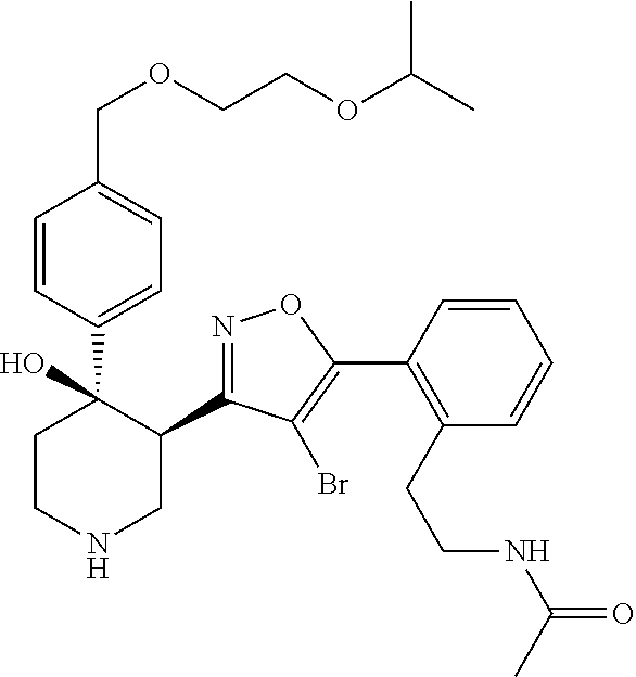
C1=CC(C2(O)CCNCC2C2=NOC(C3=C(CCNC(=O)C)C=CC=C3)=C2Br)=CC=C1COCCOC(C)C
